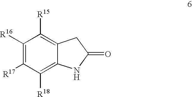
C1([R18])=C2C(=C([R15])C([R16])=C1[R17])CC(=O)N2
